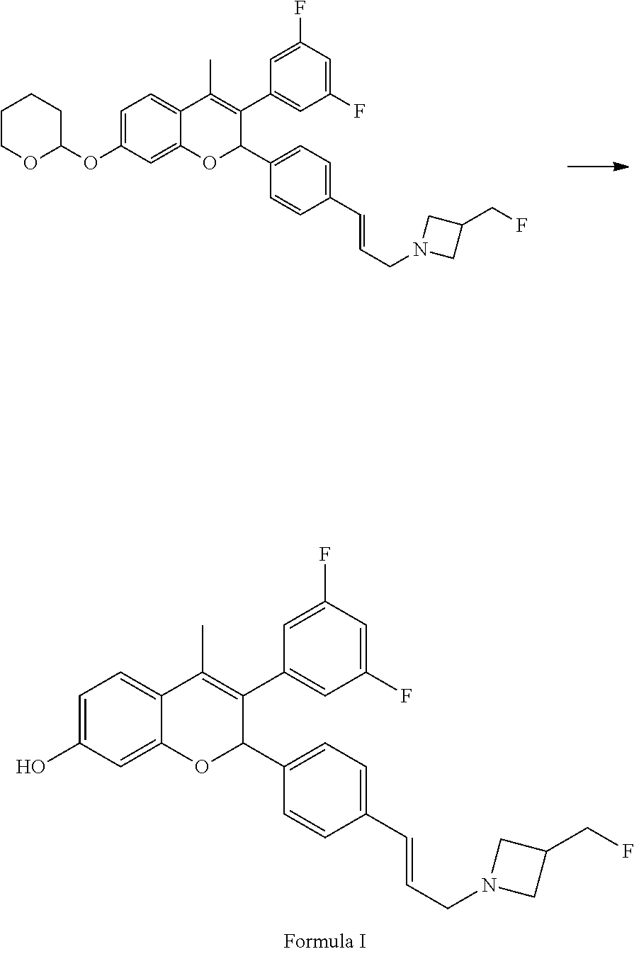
C1=C(F)C=C(F)C=C1C1=C(C)C2=CC=C(OC3CCCCO3)C=C2OC1C1=CC=C(C=CCN2CC(CF)C2)C=C1.C1=C(F)C=C(F)C=C1C1=C(C)C2=CC=C(O)C=C2OC1C1=CC=C(C=CCN2CC(CF)C2)C=C1
